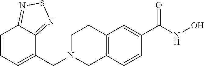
C1(CN2CC3=C(CC2)C=C(C(NO)=O)C=C3)=CC=CC2=NSN=C12
